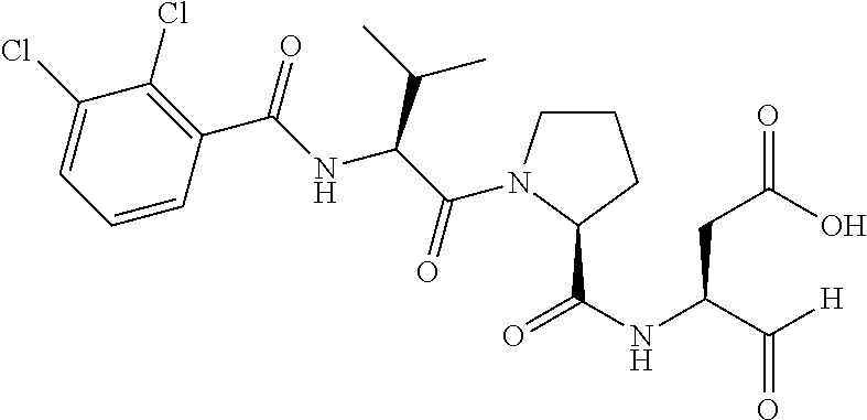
C1(Cl)=CC=CC(C(=O)NC(C(C)C)C(=O)N2CCCC2C(NC(C([H])=O)CC(=O)O)=O)=C1Cl
